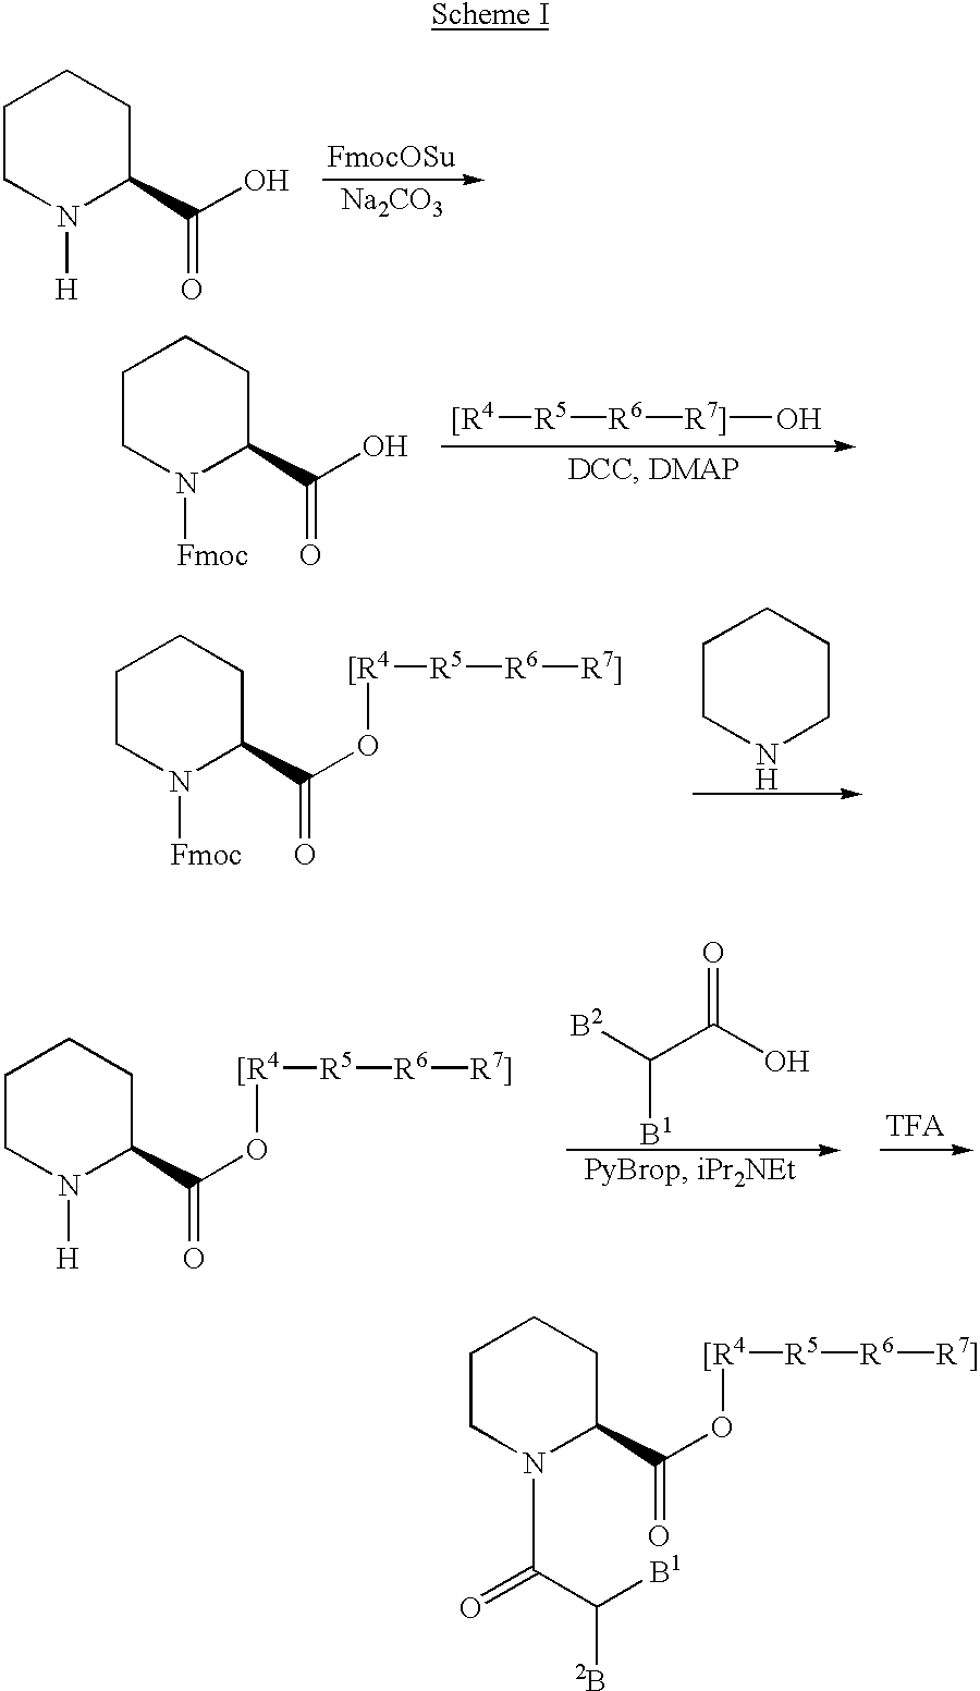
C1CN([H])C(C(O)=O)CC1.[Na2CO3].C1CN([Fmoc])C(C(=O)O[[R4][R5][R6][R7]])CC1.C1CNCCC1.C1CN([H])C(C(=O)O[[R4][R5][R6][R7]])CC1.[B2]C(C(O)=O)[B1].C1CN(C(=O)C([2B])[B1])C(C(=O)O[[R4][R5][R6][R7]])CC1.C1CN([Fmoc])C(C(O)=O)CC1.[[R4][R5][R6][R7]]O
